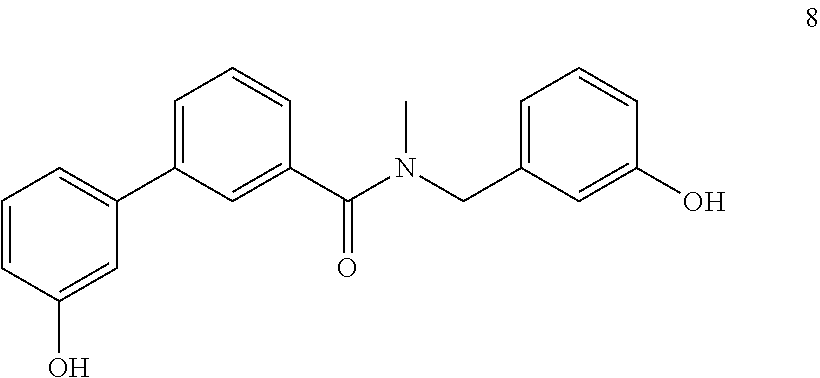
C1(C2=CC=CC(C(N(C)CC3=CC=CC(O)=C3)=O)=C2)=CC=CC(O)=C1
